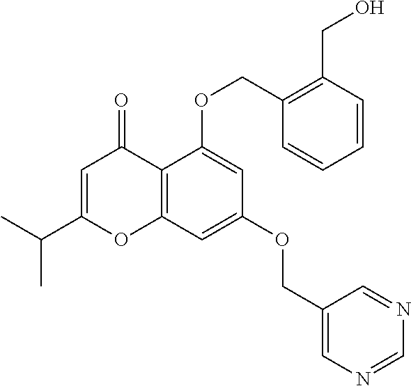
C12=C(C=C(OCC3=CN=CN=C3)C=C1OCC1=C(CO)C=CC=C1)OC(C(C)C)=CC2=O
